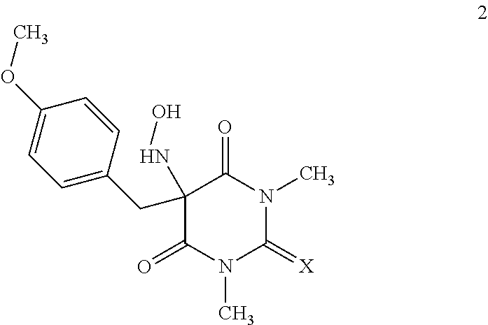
C1(NO)(CC2=CC=C(OC)C=C2)C(=O)N(C)C(=[X])N(C)C1=O
